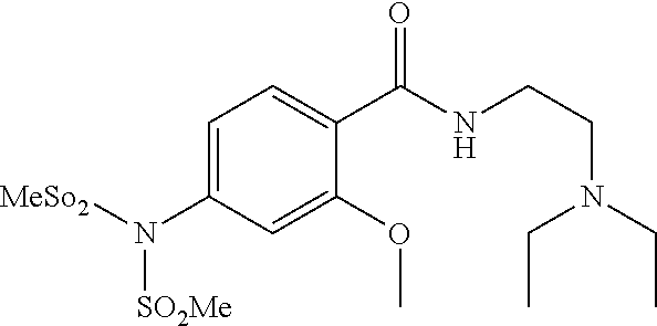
C1=C(N([SO2Me])[MeSo2])C=C(OC)C(C(NCCN(CC)CC)=O)=C1
